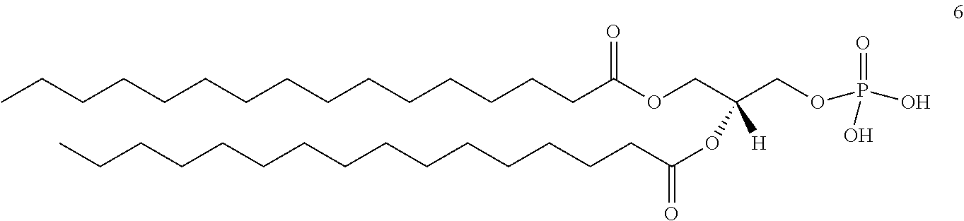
CCCCCCCCCCCCCCCC(OCC(COP(O)(=O)O)(OC(CCCCCCCCCCCCCCC)=O)[H])=O
